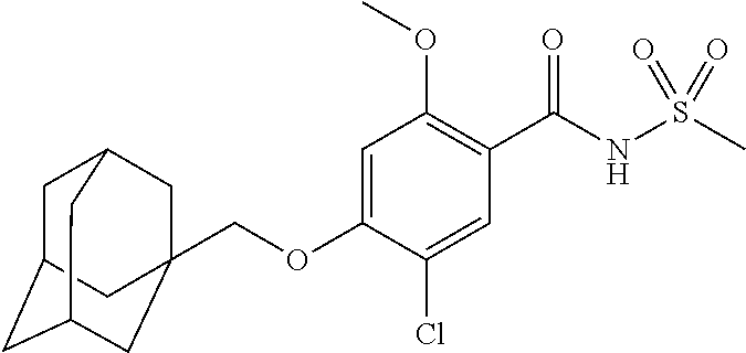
C1=C(OCC23CC4CC(CC(C2)C4)C3)C(Cl)=CC(C(NS(C)(=O)=O)=O)=C1OC
